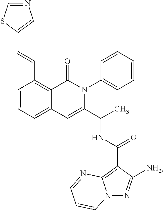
C1=CC=C2C(=C1C=CC1=CN=CS1)C(=O)N(C1=CC=CC=C1)C(C(C)NC(C1=C3N(N=C1[NH2])C=CC=N3)=O)=C2
